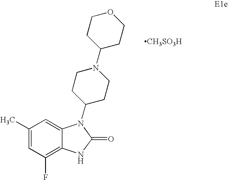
C1(C)=CC(F)=C2C(=C1)N(C1CCN(C3CCOCC3)CC1)C(=O)N2.[CH3SO3H]
